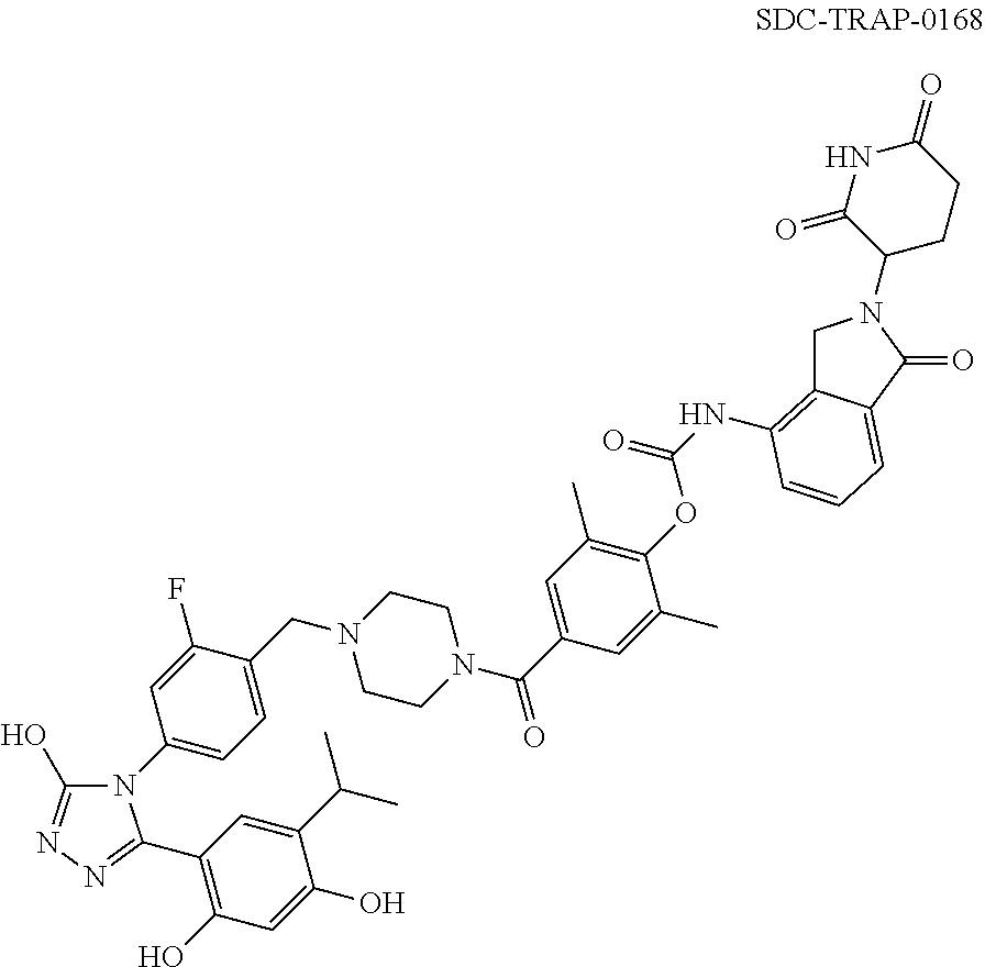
N1(C2=CC=C(CN3CCN(C(=O)C4=CC(C)=C(OC(=O)NC5=C6CN(C7CCC(=O)NC7=O)C(=O)C6=CC=C5)C(C)=C4)CC3)C(F)=C2)C(O)=NN=C1C1=C(O)C=C(O)C(C(C)C)=C1
